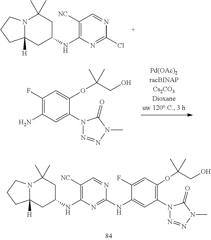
N12C([H])(CC(NC3=C([NC])C=NC(Cl)=N3)CC1(C)C)CCC2.C1(N2N=NN(C)C2=O)=C(OC(C)(C)CO)C=C(F)C(NC2=NC(NC3CC4([H])N(C(C)(C)C3)CCC4)=C([NC])C=N2)=C1.C1(N2N=NN(C)C2=O)=CC(N)=C(F)C=C1OC(CO)(C)C
